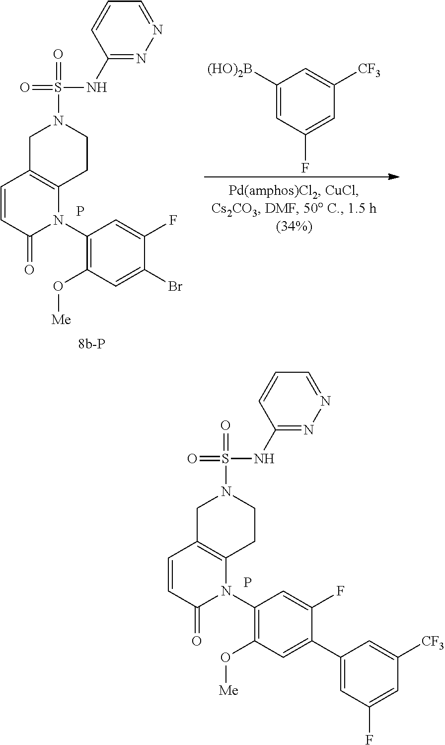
C1C2=C(CCN1S(=O)(NC1=NN=CC=C1)=O)N(C1=C(O[Me])C=C(C3=CC(F)=CC([CF3])=C3)C(F)=C1)C(=O)C=C2.P.C1C2=C(CCN1S(=O)(NC1=NN=CC=C1)=O)N(C1=C(O[Me])C=C(Br)C(F)=C1)C(=O)C=C2.P.C1([(HO)2B])=CC(F)=CC([CF3])=C1
